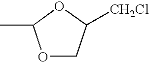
O1C(C)OCC1[CH2Cl]
